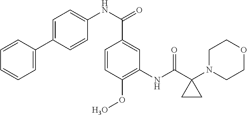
C1=CC(C2=CC=C(NC(=O)C3=CC(NC(=O)C4(N5CCOCC5)CC4)=C(OO)C=C3)C=C2)=CC=C1
